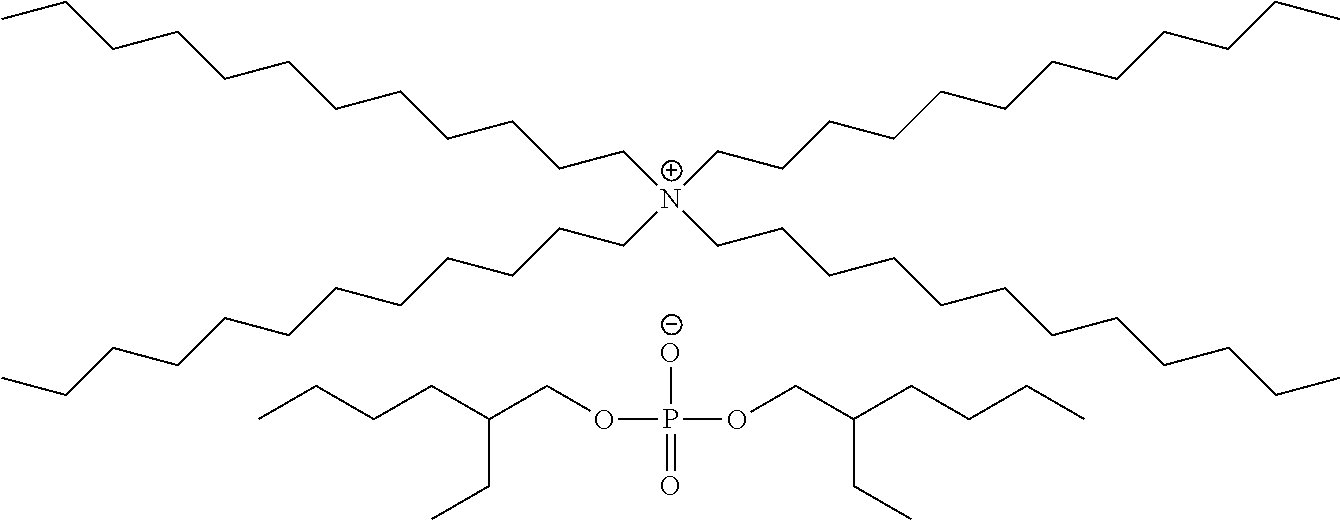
[N+](CCCCCCCCCCCC)(CCCCCCCCCCCC)(CCCCCCCCCCCC)CCCCCCCCCCCC.[O-]P(=O)(OCC(CCCC)CC)OCC(CCCC)CC
